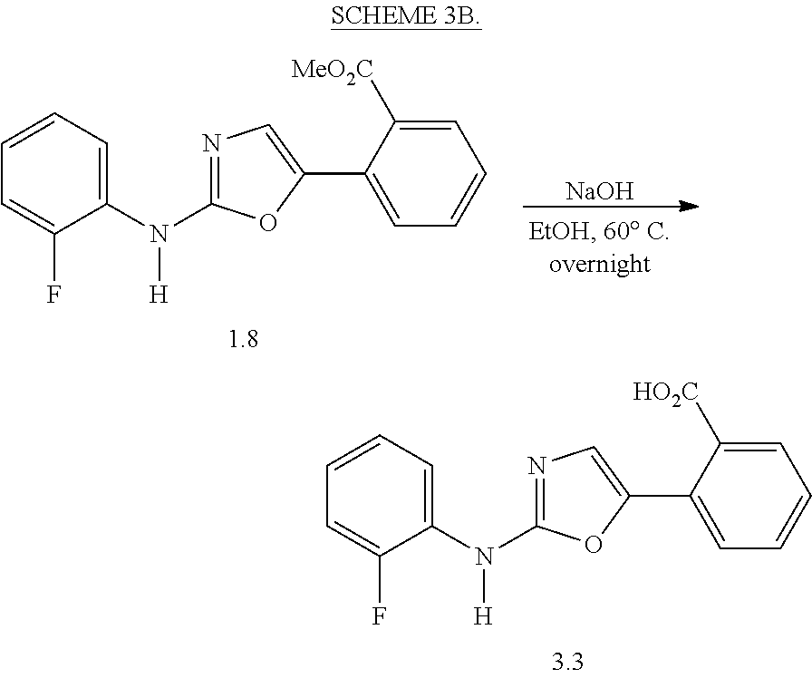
N1=C(N([H])C2=CC=CC=C2F)OC(C2=CC=CC=C2[HO2C])=C1.N1=C(N([H])C2=CC=CC=C2F)OC(C2=CC=CC=C2[MeO2C])=C1.[NaOH]
